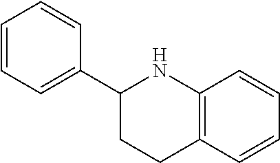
C1=CC=C(C2CCC3=C(N2)C=CC=C3)C=C1
